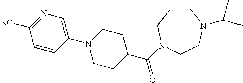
N1=C([NC])C=CC(N2CCC(C(=O)N3CCCN(C(C)C)CC3)CC2)=C1
